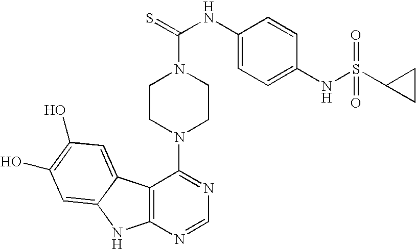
C12=C(N=CN=C1N1CCN(C(=S)NC3=CC=C(NS(C4CC4)(=O)=O)C=C3)CC1)NC1=CC(O)=C(O)C=C21
